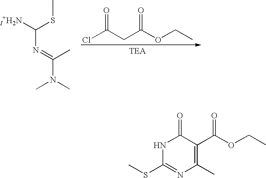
ClC(CC(OCC)=O)=O.C(N(C)C)(=NC([I+H2N])SC)C.N1C(SC)=NC(C)=C(C(=O)OCC)C1=O
